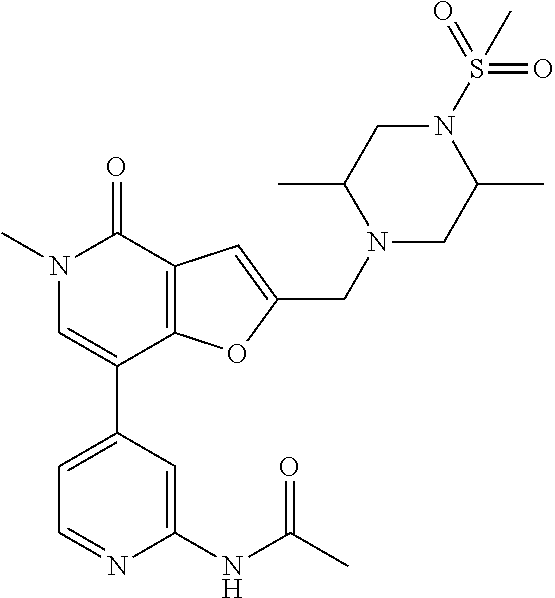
C1=C(C2=CN(C)C(=O)C3=C2OC(CN2CC(C)N(S(=O)(=O)C)CC2C)=C3)C=C(NC(C)=O)N=C1
